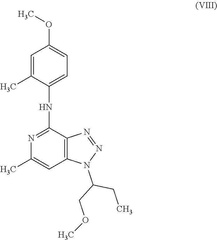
C12=C(C(NC3=CC=C(OC)C=C3C)=NC(C)=C1)N=NN2C(COC)CC
